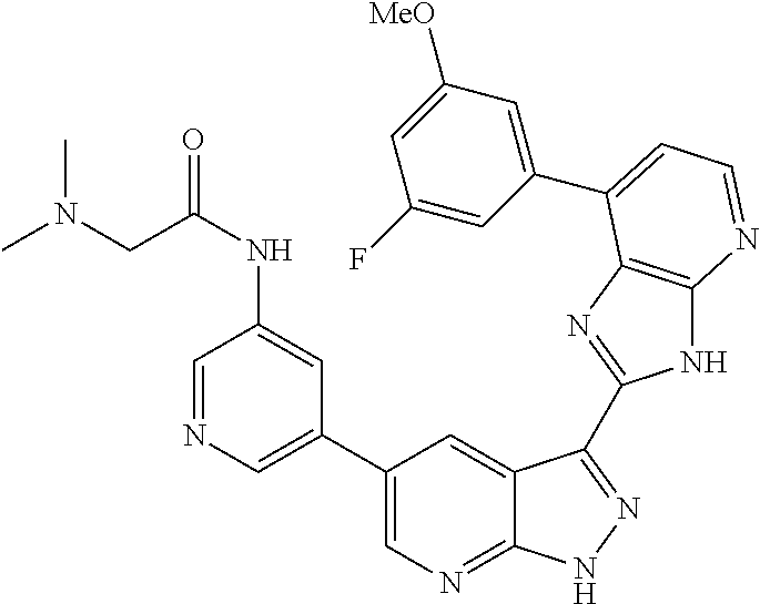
C1(C2=CN=CC(NC(CN(C)C)=O)=C2)=CN=C2C(=C1)C(C1=NC3=C(N1)N=CC=C3C1=CC([MeO])=CC(F)=C1)=NN2
